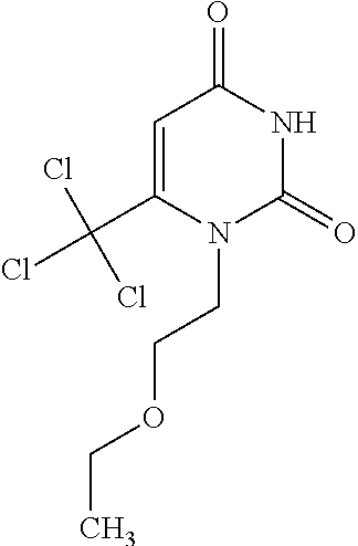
C1=C(C(Cl)(Cl)Cl)N(CCOCC)C(=O)NC1=O
